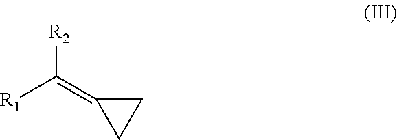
[R1]C(=C1CC1)[R2]
